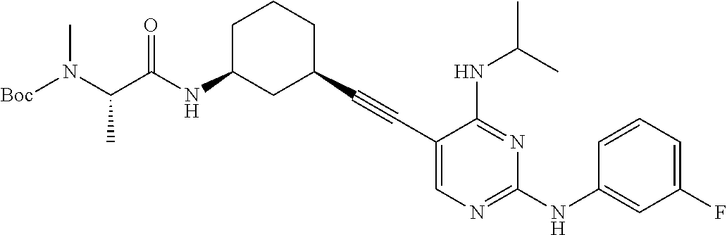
[Boc]N(C(C(NC1CC(C#CC2=CN=C(NC3=CC(F)=CC=C3)N=C2NC(C)C)CCC1)=O)C)C
